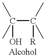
C(C(C)(C)[R])(C)(C)O
